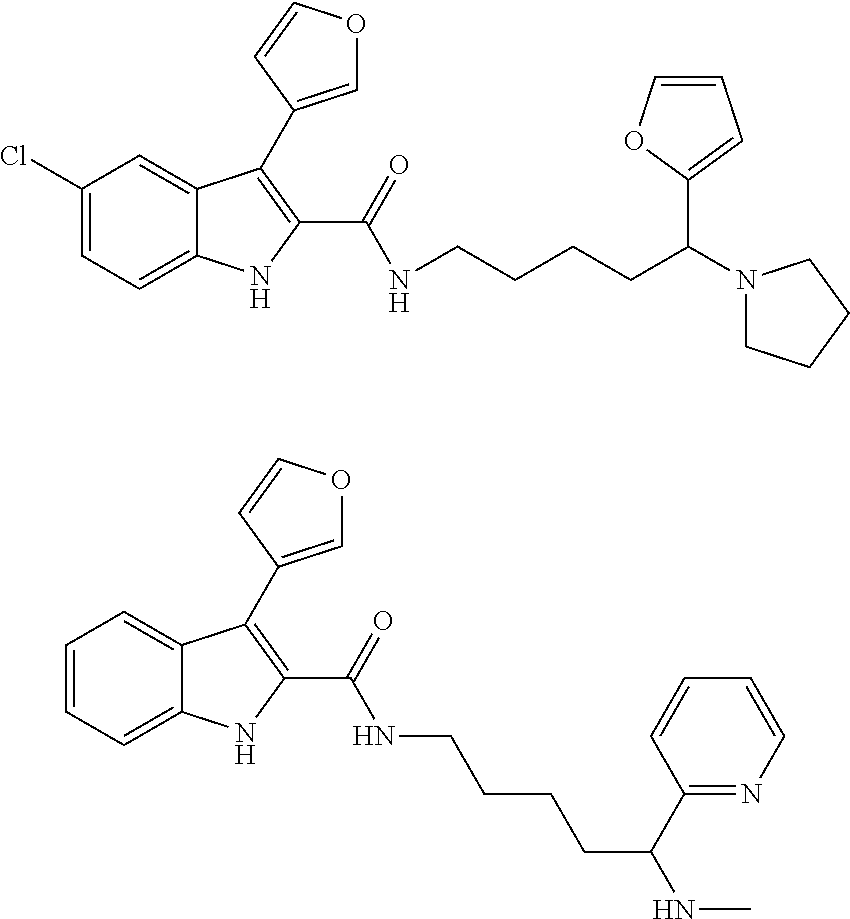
C1(Cl)=CC=C2C(=C1)C(C1=COC=C1)=C(C(NCCCCC(C1=CC=CO1)N1CCCC1)=O)N2.C1=CC=C2C(=C1)C(C1=COC=C1)=C(C(NCCCCC(NC)C1=NC=CC=C1)=O)N2
